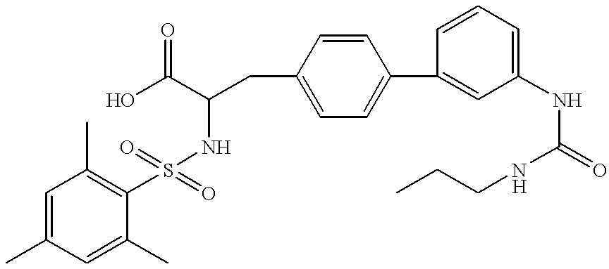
C1=C(C)C=C(C)C(S(NC(C(O)=O)CC2=CC=C(C3=CC(NC(=O)NCCC)=CC=C3)C=C2)(=O)=O)=C1C
